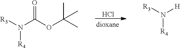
Cl.[R3]N([R4])C(=O)OC(C)(C)C.[R3]N([H])[R4]
